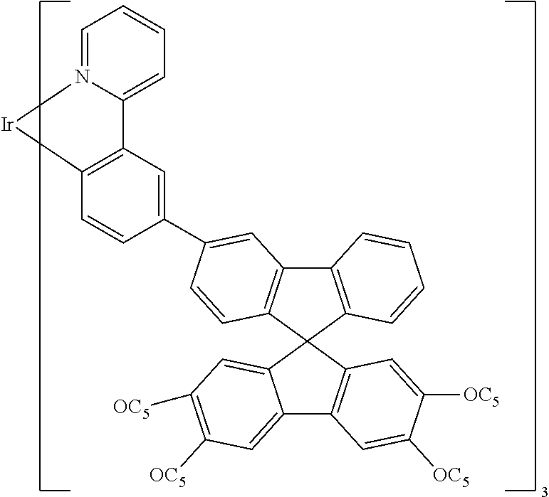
C12=CC=CC=N1[Ir]C1=C2C=C(C2=CC3=C(C4(C5=C3C=CC=C5)C3=CC([OC5])=C([OC5])C=C3C3=C4C=C([OC5])C([OC5])=C3)C=C2)C=C1
